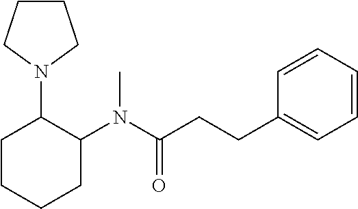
C1CCN(C2C(N(C(CCC3=CC=CC=C3)=O)C)CCCC2)C1
